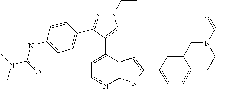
C1=C(C2=CN(CC)N=C2C2=CC=C(NC(N(C)C)=O)C=C2)C2=C(N=C1)NC(C1=CC=C3C(=C1)CN(C(=O)C)CC3)=C2
